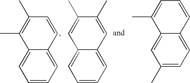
CC1=C(C)C=CC2=CC=CC=C12.C1=C(C)C(C)=CC2=CC=CC=C12.CC1=CC=CC2=CC=C(C)C=C12
